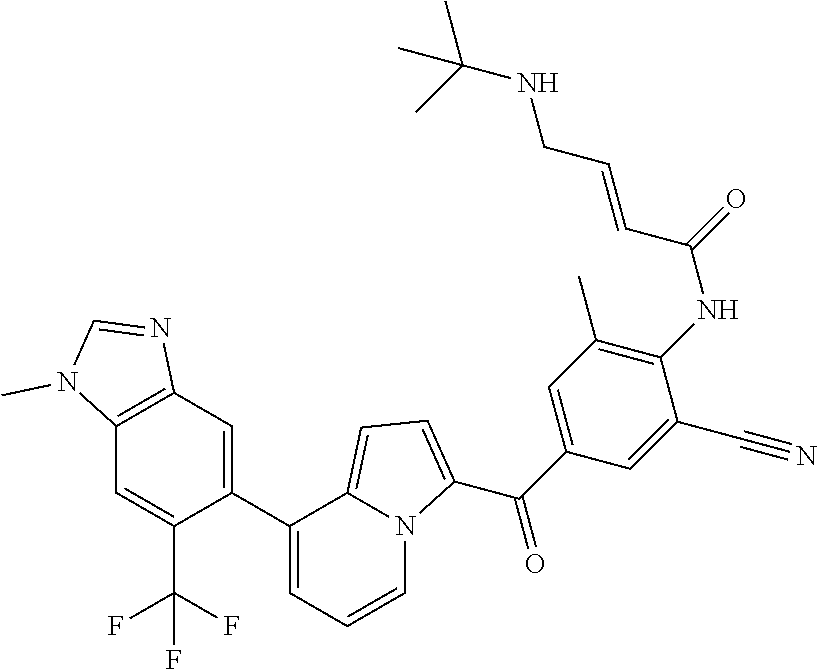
C1(C2=CC3=C(C=C2C(F)(F)F)N(C)C=N3)=CC=CN2C1=CC=C2C(C1=CC(C)=C(NC(=O)C=CCNC(C)(C)C)C(C#N)=C1)=O
